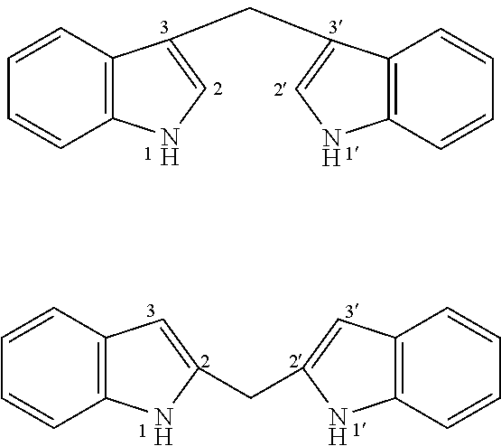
C1=CC2=C(C=C1)NC=C2CC1=CNC2=C1C=CC=C2.C1=CC2=C(C=C1)C=C(CC1=CC3=C(C=CC=C3)N1)N2
